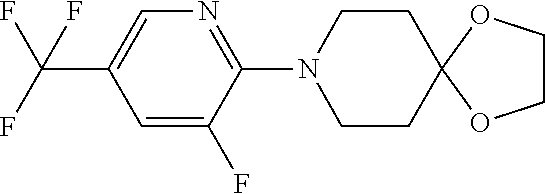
C1=C(F)C(N2CCC3(CC2)OCCO3)=NC=C1C(F)(F)F
